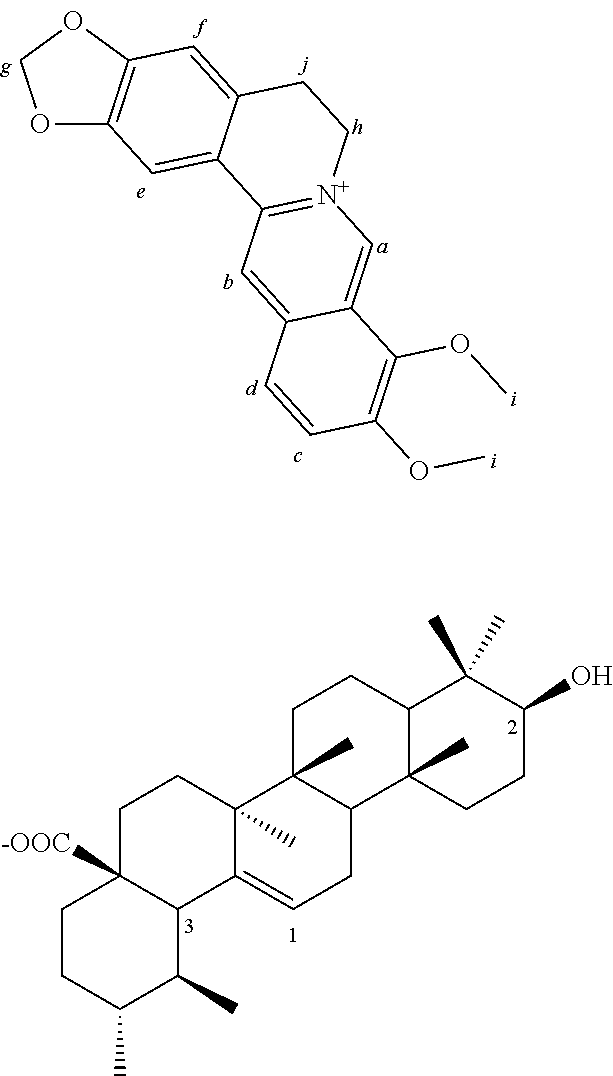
O1C2=C(OC1)C=C1C(=C2)C2=[N+](CC1)C=C1C(=C2)C=CC(OC)=C1OC.C12C(C)(CCC(O)C1(C)C)C1C(C)(CC2)C2(C)C(=CC1)C1C([-OOC])(CC2)CCC(C)C1C
